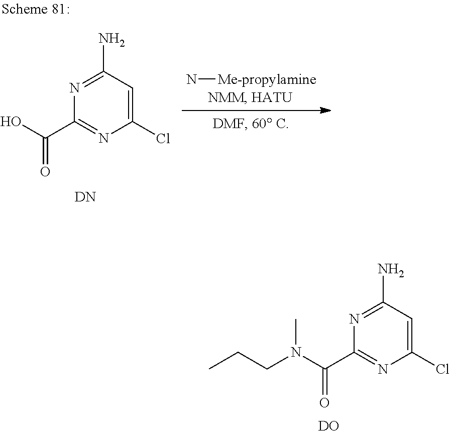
N1=C(N)C=C(Cl)N=C1C(N(CCC)C)=O.[DO].N1=C(N)C=C(Cl)N=C1C(O)=O.[DN].N[Me-propylamine]
